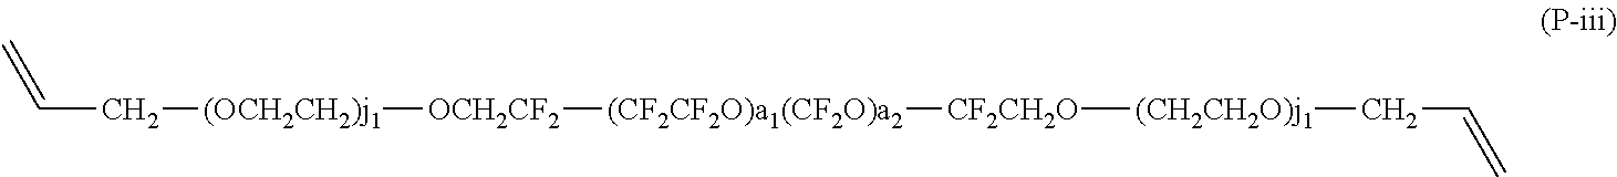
C=CC[(OCH2CH2)j1][OCH2CF2][(CF2CF2O)a1(CF2O)a2][CF2CH2O][(CH2CH2O)j1]CC=C
